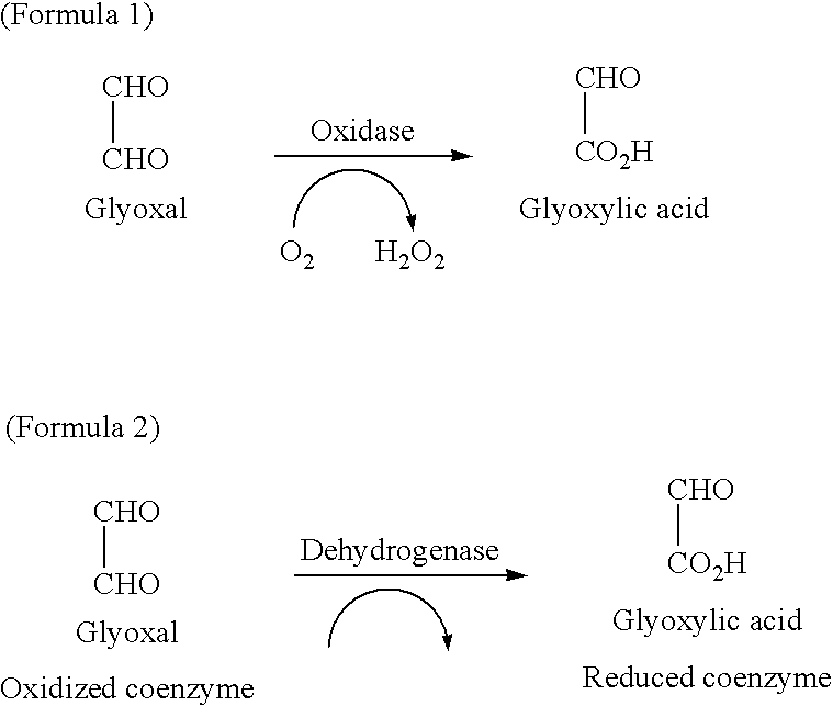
[CHO][CO2H].[CHO][CHO].[O2].[H2O2].[CHO][CO2H].[CHO][CHO]
